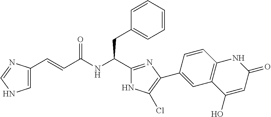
C(=CC(NC(C1=NC(C2=CC3=C(C=C2)NC(=O)C=C3O)=C(Cl)N1)CC1=CC=CC=C1)=O)C1=CNC=N1
